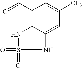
O=CC1=C2NS(=O)(=O)NC2=CC([CF3])=C1
